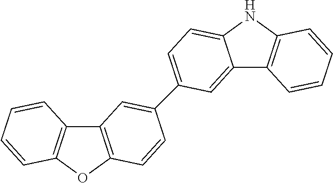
C12=C(OC3=C1C=CC=C3)C=CC(C1=CC=C3C(=C1)C1=C(N3)C=CC=C1)=C2
